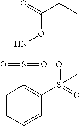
N(S(=O)(=O)C1=C(S(=O)(=O)C)C=CC=C1)OC(CC)=O
